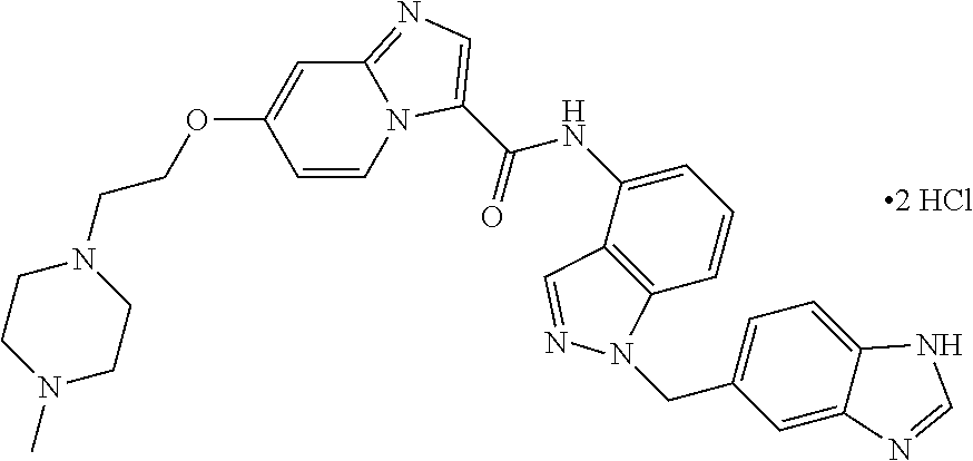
C(=O)(NC1=CC=CC2=C1C=NN2CC1=CC=C2C(=C1)N=CN2)C1=CN=C2N1C=CC(OCCN1CCN(C)CC1)=C2
